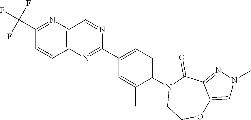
C1(C(F)(F)F)=NC2=C(C=C1)N=C(C1=CC=C(N3CCOC4=CN(C)N=C4C3=O)C(C)=C1)N=C2
